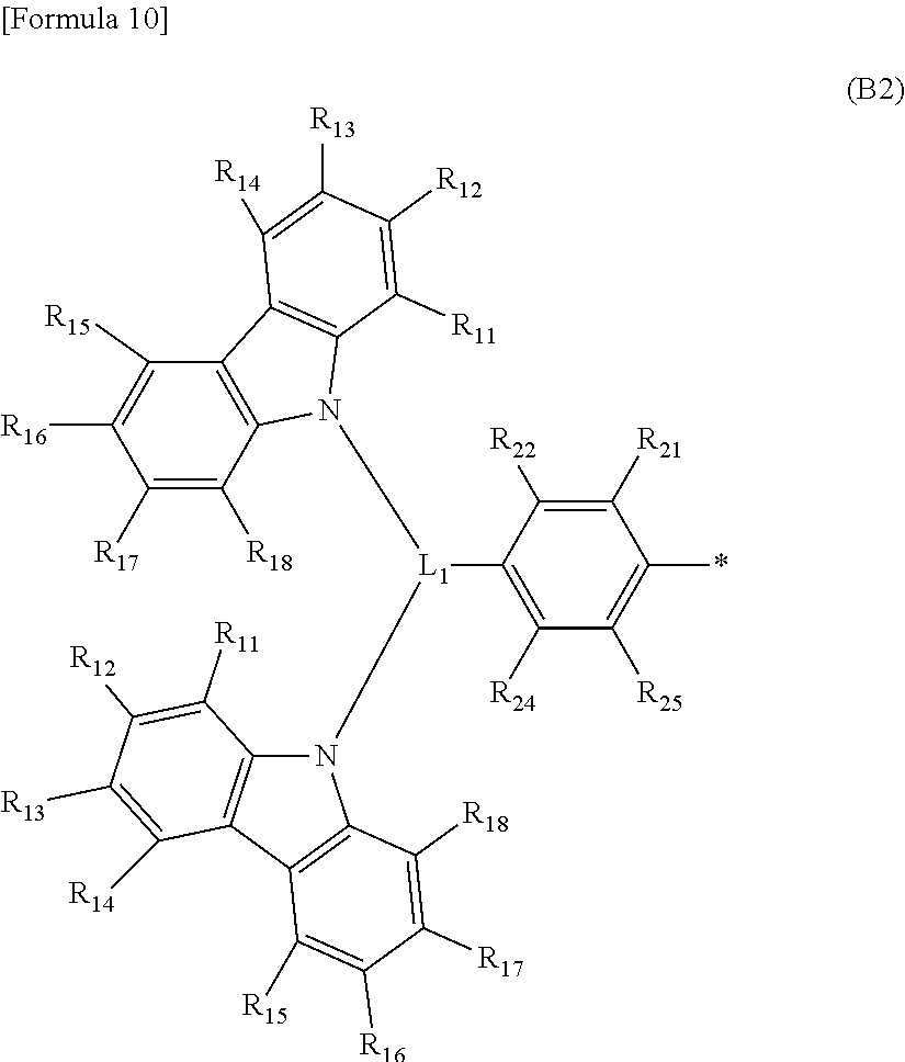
C12=C(C3=C(N1[L1](N1C4=C(C([R15])=C([R16])C([R17])=C4[R18])C4=C1C([R11])=C([R12])C([R13])=C4[R14])C1=C([R24])C([R25])=C(*)C([R21])=C1[R22])C([R18])=C([R17])C([R16])=C3[R15])C([R14])=C([R13])C([R12])=C2[R11]
